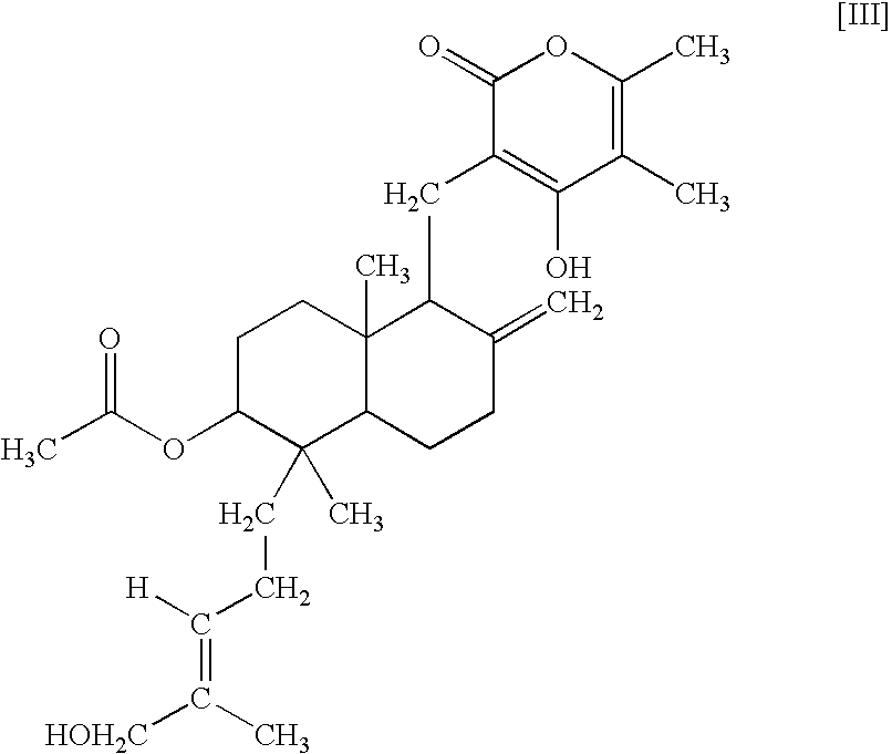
C1(CC2C3(C)C(CCC2=C)C(CCC(=C([HOH2C])C)[H])(C)C(OC(C)=O)CC3)=C(O)C(C)=C(C)OC1=O
